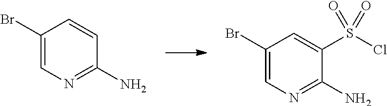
C1(Br)=CN=C(N)C=C1.C1(Br)=CN=C(N)C(S(Cl)(=O)=O)=C1
